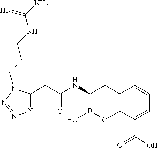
C12=C(C(C(O)=O)=CC=C1)OB(O)C(NC(CC1=NN=NN1CCCNC(N)=N)=O)C2
